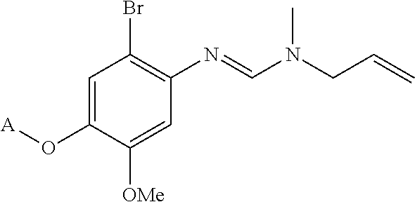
C1=C(O[A])C([OMe])=CC(N=CN(CC=C)C)=C1Br
